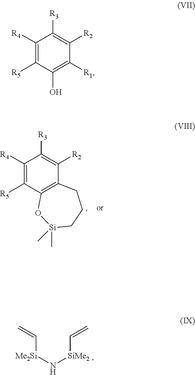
C1([R4])=C([R5])C2=C(C([R2])=C1[R3])CCC[Si](C)(C)O2.C([Me2Si]N[SiMe2]C=C)=C.C1([R4])=C([R5])C(O)=C([R1])C([R2])=C1[R3]
